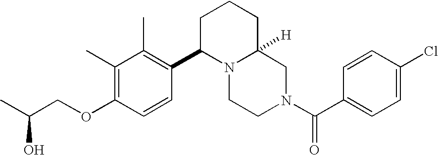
C(COC1=C(C)C(C)=C(C2N3C([H])(CCC2)CN(C(C2=CC=C(Cl)C=C2)=O)CC3)C=C1)(C)O
